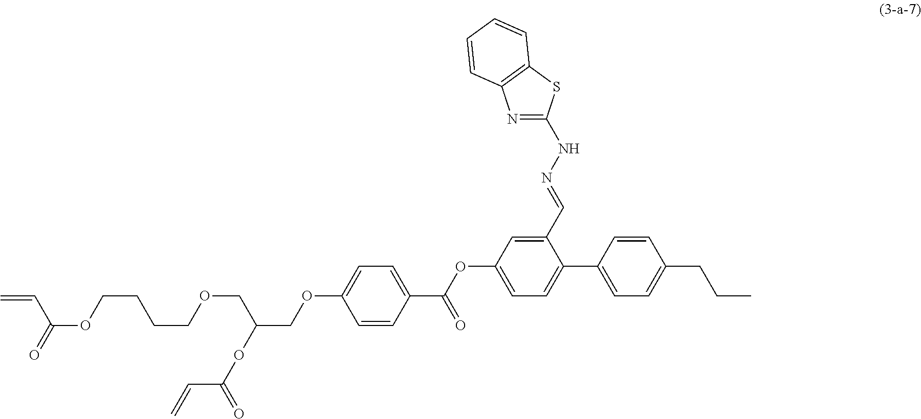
C1=CC(C(OC2=CC=C(C3=CC=C(CCC)C=C3)C(C=NNC3=NC4=C(S3)C=CC=C4)=C2)=O)=CC=C1OCC(COCCCCOC(C=C)=O)OC(C=C)=O
